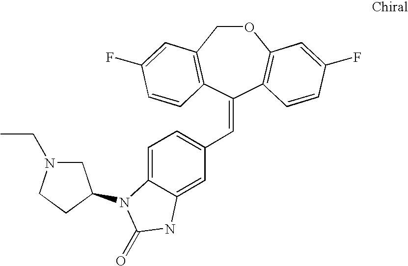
O1CC2=C(C(=CC3=CC=C4C(=C3)NC(=O)N4C3CN(CC)CC3)C3=C1C=C(F)C=C3)C=CC(F)=C2
